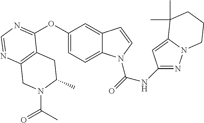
C12=C(N=CN=C1OC1=CC=C3C(=C1)C=CN3C(=O)NC1=NN3C(=C1)C(C)(C)CCC3)CN(C(C)=O)C(C)C2
